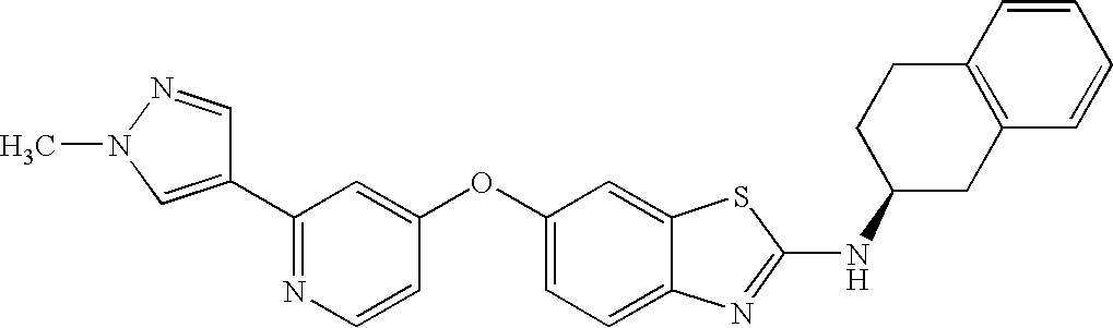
N1=C(C2=CN(C)N=C2)C=C(OC2=CC=C3C(=C2)SC(NC2CC4=C(CC2)C=CC=C4)=N3)C=C1
